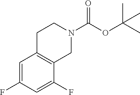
C1=C(F)C=C(F)C2=C1CCN(C(OC(C)(C)C)=O)C2
